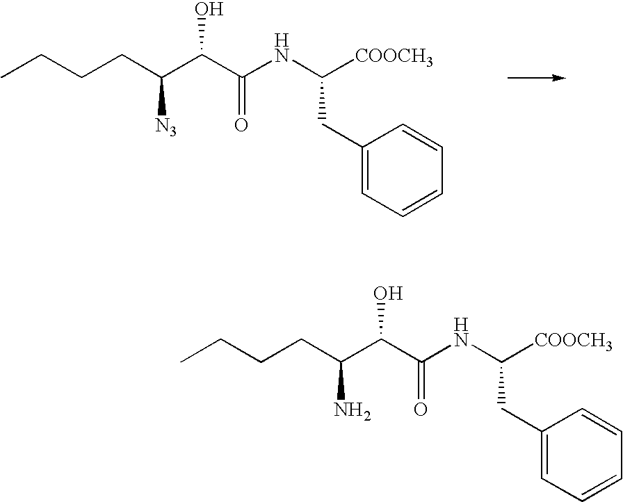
CCCCC(C(C(=O)NC([COOCH3])CC1=CC=CC=C1)O)[N3].CCCCC(C(C(=O)NC([COOCH3])CC1=CC=CC=C1)O)N
